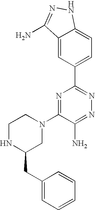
C1=C2C(=CC(C3=NN=C(N)C(N4CCNC(CC5=CC=CC=C5)C4)=N3)=C1)C(N)=NN2
